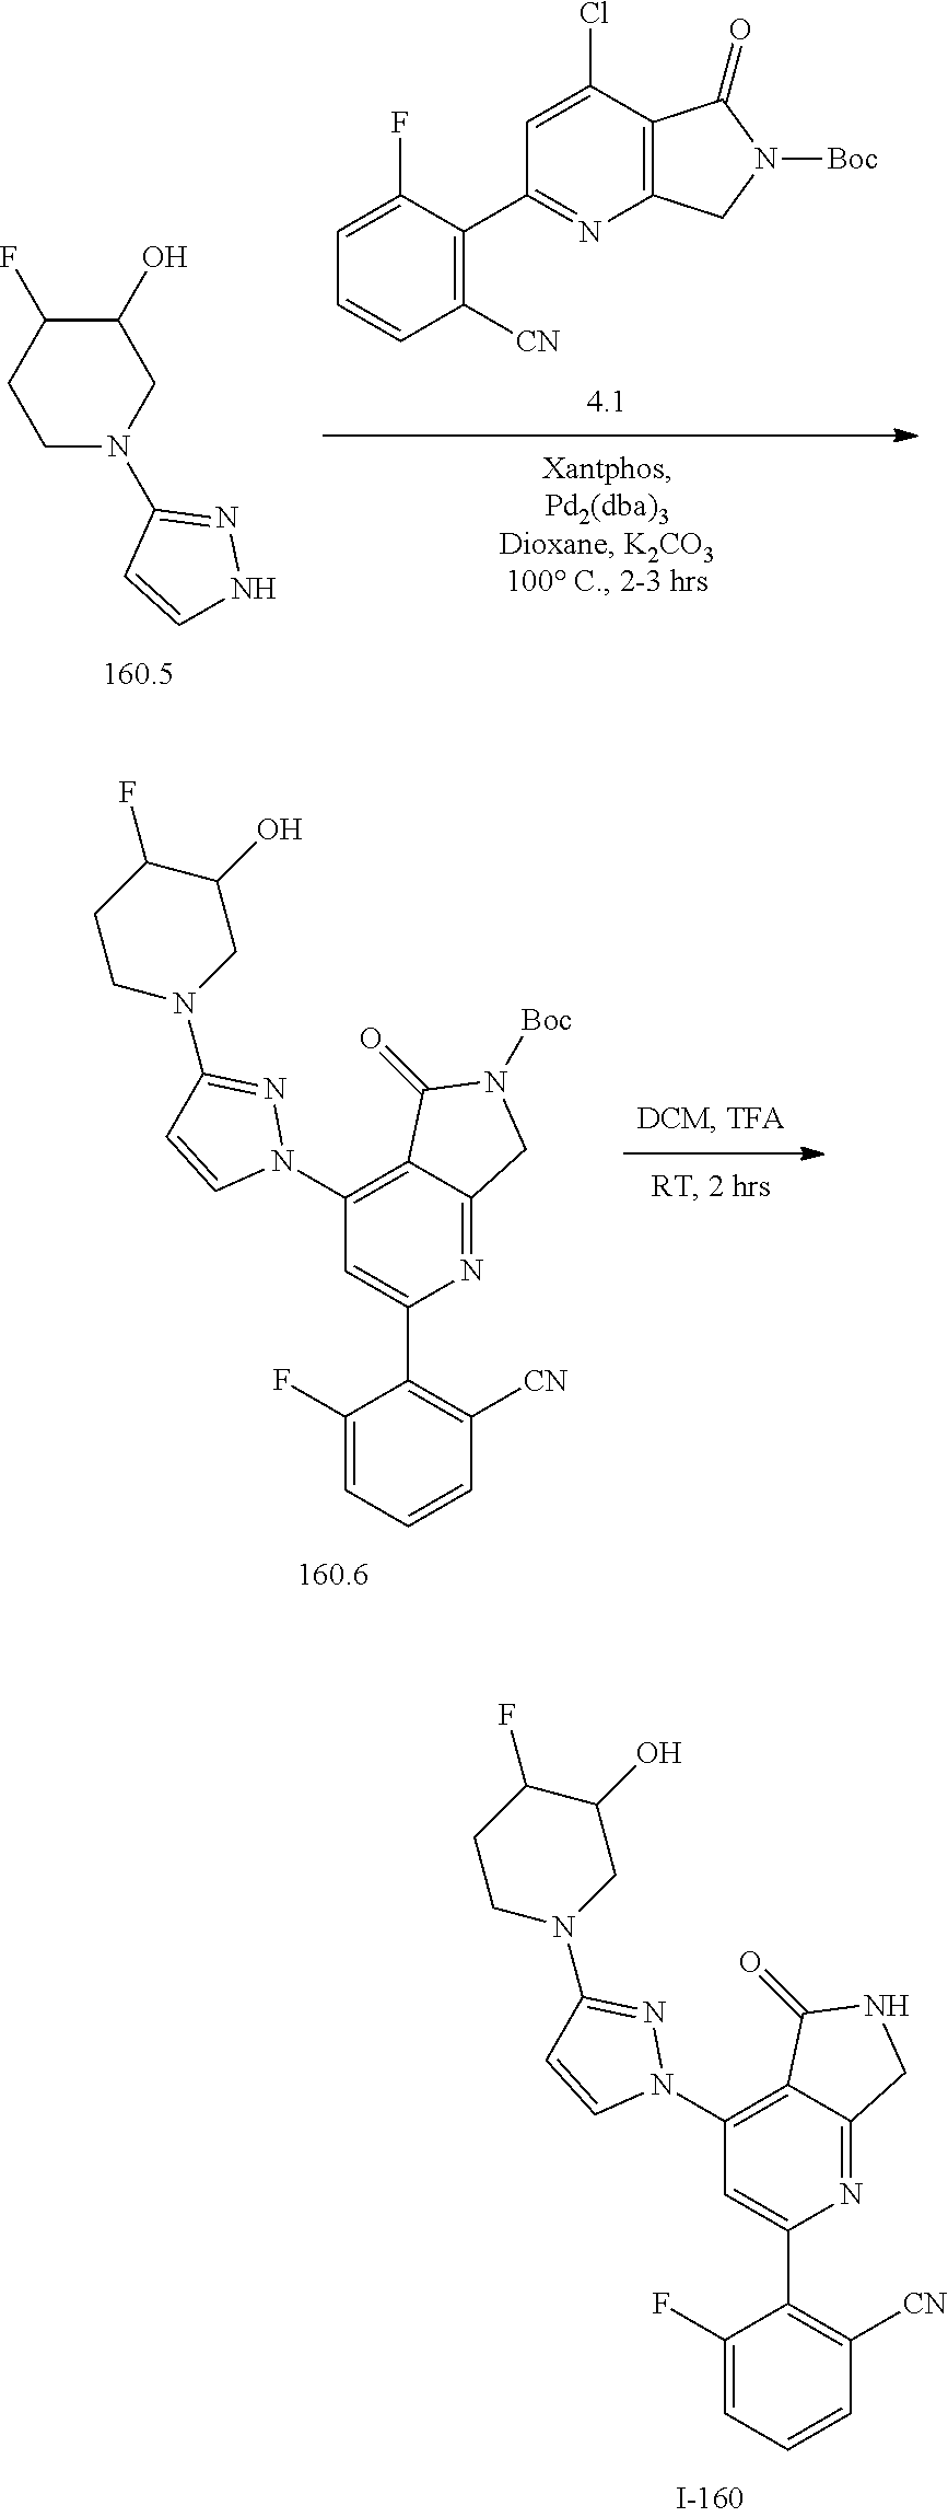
C1(F)=CC=CC([CN])=C1C1=CC(N2N=C(N3CC(O)C(F)CC3)C=C2)=C2C(=N1)CNC2=O.C1=CC([CN])=C(C2=NC3=C(C(Cl)=C2)C(=O)N([Boc])C3)C(F)=C1.C1N(C2=NNC=C2)CC(O)C(F)C1.C1(F)=CC=CC([CN])=C1C1=CC(N2N=C(N3CC(O)C(F)CC3)C=C2)=C2C(=N1)CN([Boc])C2=O
